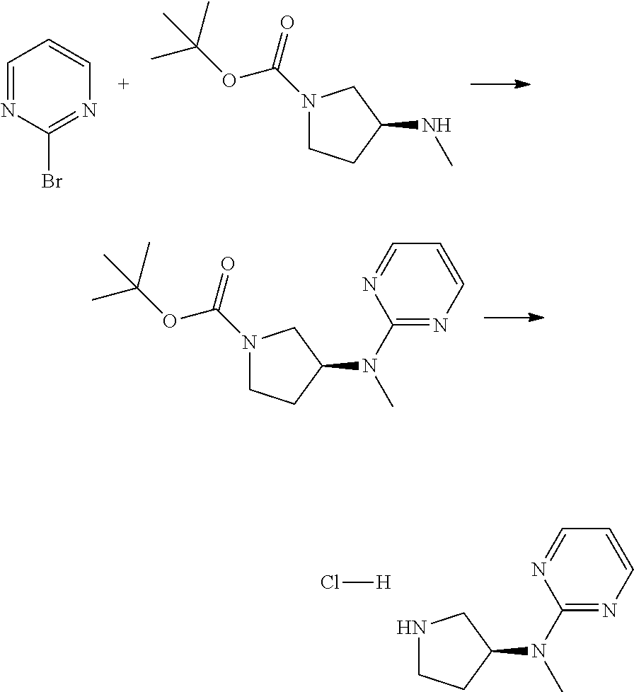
C1=NC(Br)=NC=C1.N1(C(OC(C)(C)C)=O)CCC(NC)C1.N1(C(OC(C)(C)C)=O)CCC(N(C)C2=NC=CC=N2)C1.N1CCC(N(C)C2=NC=CC=N2)C1.Cl[H]
